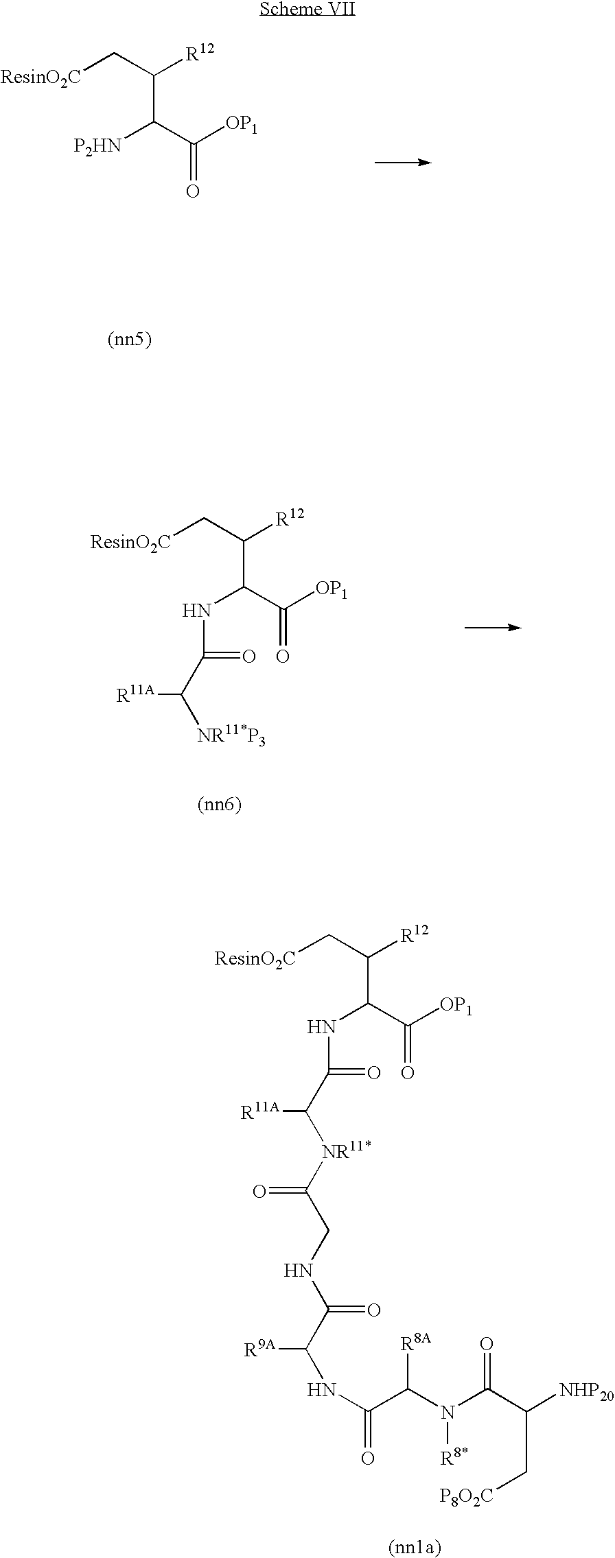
[P2HN]C(C(=O)[OP1])C(C[ResinO2C])[R12].N(C(C(=O)[OP1])C(C[ResinO2C])[R12])C(=O)C([NR11*P3])[R11A].N(C(C(=O)[OP1])C(C[ResinO2C])[R12])C(=O)C([NR11*]C(CNC(C(NC(C(N(C(C([NHP20])C[P8O2C])=O)[R8*])[R8A])=O)[R9A])=O)=O)[R11A]
